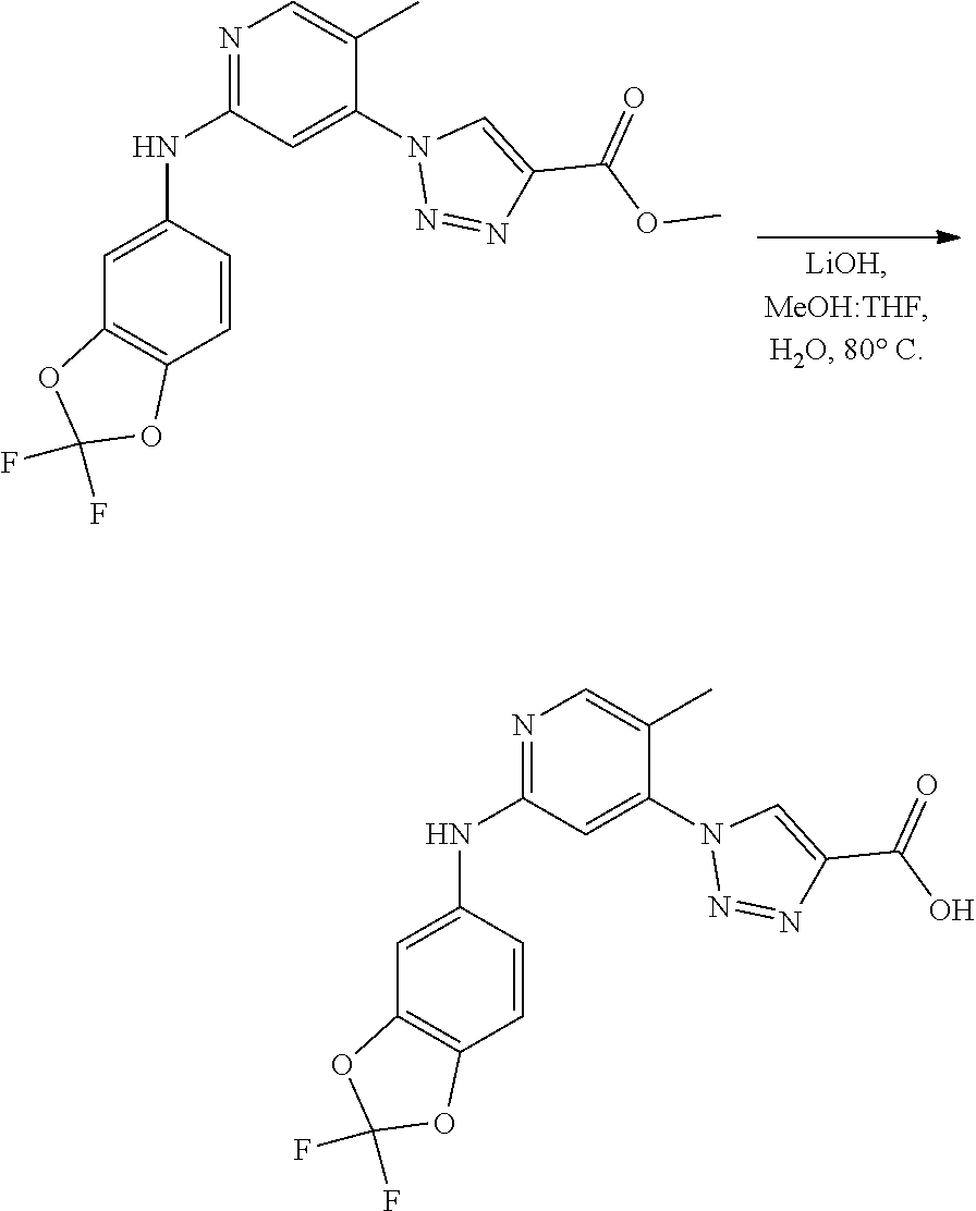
N1=C(NC2=CC3=C(C=C2)OC(F)(F)O3)C=C(N2N=NC(C(=O)O)=C2)C(C)=C1.N1=C(NC2=CC3=C(C=C2)OC(F)(F)O3)C=C(N2N=NC(C(=O)OC)=C2)C(C)=C1
